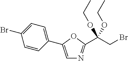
C1=CC(C2=CN=C(C(CBr)(OCC)OCC)O2)=CC=C1Br
